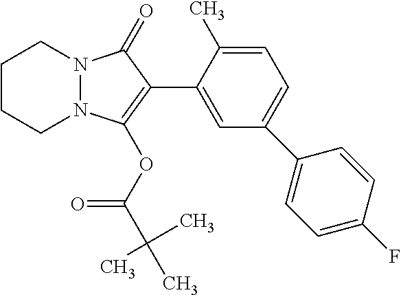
C1CCN2N(C1)C(=O)C(C1=CC(C3=CC=C(F)C=C3)=CC=C1C)=C2OC(C(C)(C)C)=O
